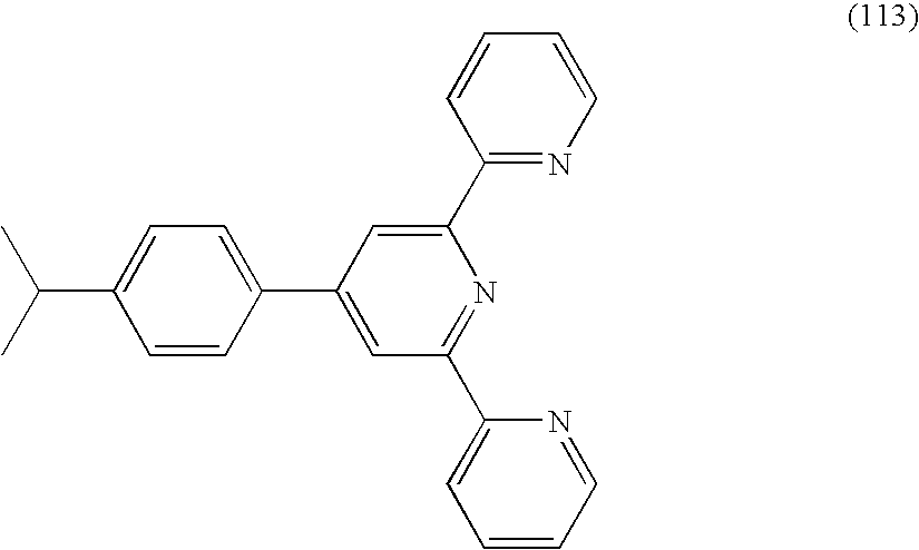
C1=CC(C2=CC(C3=CC=CC=N3)=NC(C3=NC=CC=C3)=C2)=CC=C1C(C)C
